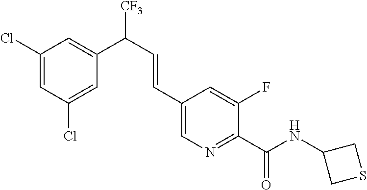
C1(Cl)=CC(C(C=CC2=CN=C(C(NC3CSC3)=O)C(F)=C2)[CF3])=CC(Cl)=C1
